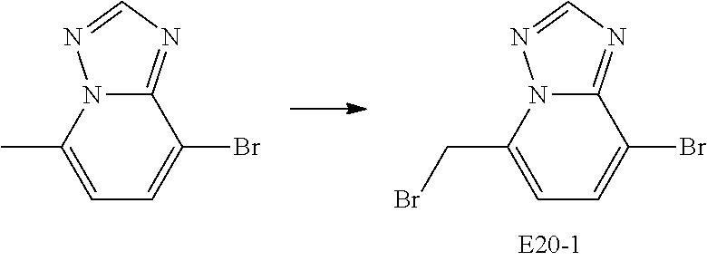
C1(Br)=CC=C(CBr)N2C1=NC=N2.C1(Br)=CC=C(C)N2C1=NC=N2
